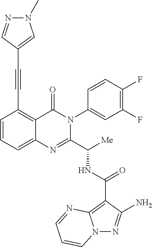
N(C(C1=NC2=CC=CC(C#CC3=CN(C)N=C3)=C2C(=O)N1C1=CC(F)=C(F)C=C1)[Me])C(C1=C2N(N=C1N)C=CC=N2)=O
